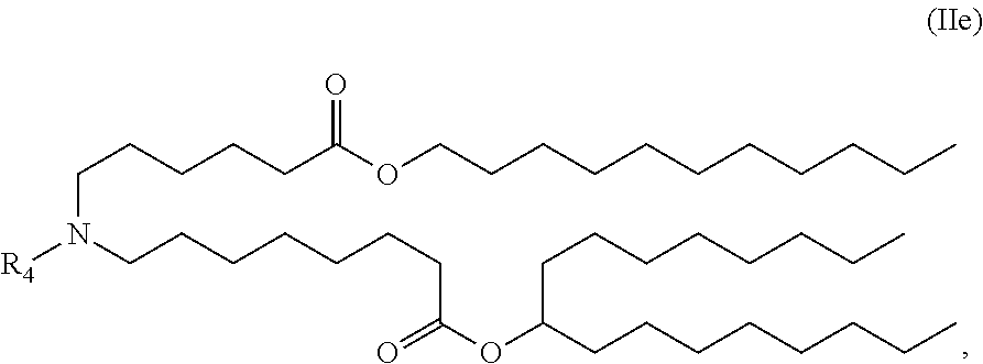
C(CCCCC(OCCCCCCCCCCC)=O)N(CCCCCCCC(OC(CCCCCCCC)CCCCCCCC)=O)[R4]
